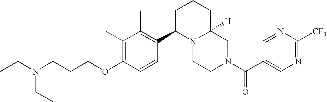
C(OC1=C(C)C(C)=C(C2N3C([H])(CN(C(=O)C4=CN=C([CF3])N=C4)CC3)CCC2)C=C1)CCN(CC)CC
